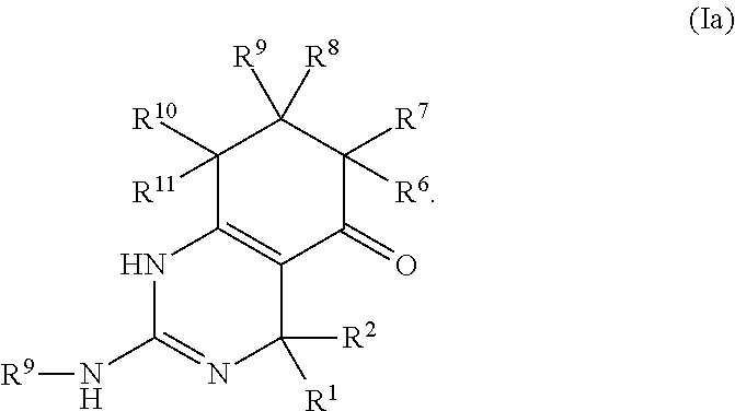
N1C(N[R9])=NC([R2])([R1])C2=C1C([R11])([R10])C([R9])([R8])C([R7])([R6])C2=O
